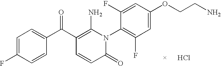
C1(=O)N(C2=C(F)C=C(OCCN)C=C2F)C(N)=C(C(C2=CC=C(F)C=C2)=O)C=C1.Cl
